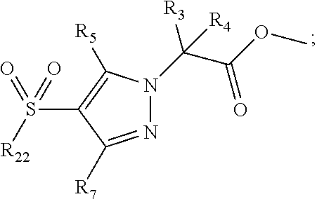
C(C(OC)=O)([R3])([R4])N1N=C([R7])C(S([R22])(=O)=O)=C1[R5]
